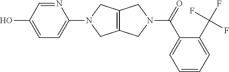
C1=C(O)C=NC(N2CC3=C(C2)CN(C(=O)C2=CC=CC=C2C(F)(F)F)C3)=C1
